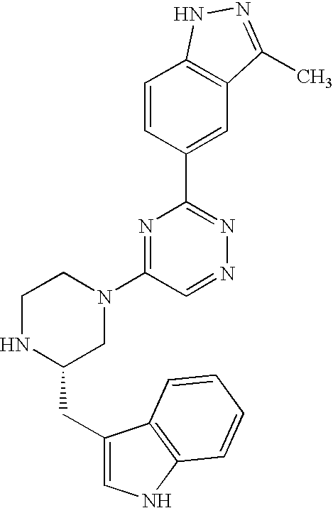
C1=CC(C2=NN=CC(N3CCNC(CC4=CNC5=C4C=CC=C5)C3)=N2)=CC2=C1NN=C2C
